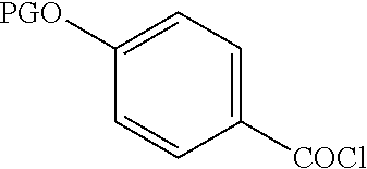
C1([PGO])=CC=C([COCl])C=C1
